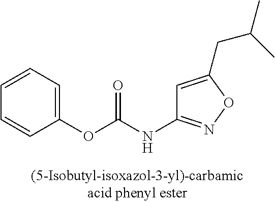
C1(OC(NC2=NOC(CC(C)C)=C2)=O)=CC=CC=C1
